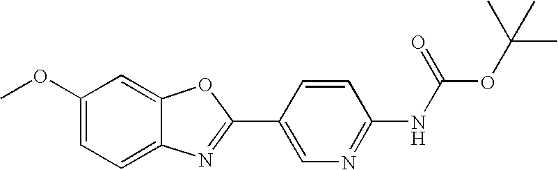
C1(OC)=CC=C2C(=C1)OC(C1=CN=C(NC(=O)OC(C)(C)C)C=C1)=N2
